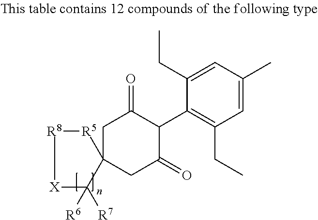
C1C(=O)C(C2=C(CC)C=C(C)C=C2CC)C(=O)CC12C([R6])([R7])[X][R8][R5]2
